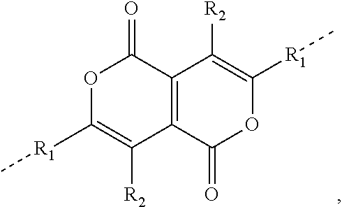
O1C([R1]C)=C([R2])C2=C(C1=O)C([R2])=C([R1]C)OC2=O
